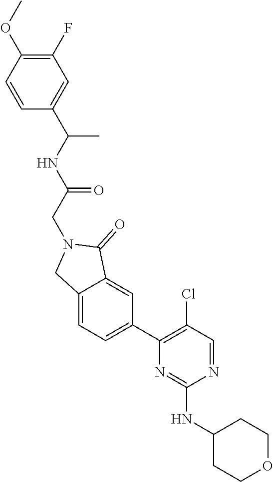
C1(F)=C(OC)C=CC(C(NC(=O)CN2CC3=CC=C(C4=C(Cl)C=NC(NC5CCOCC5)=N4)C=C3C2=O)C)=C1
